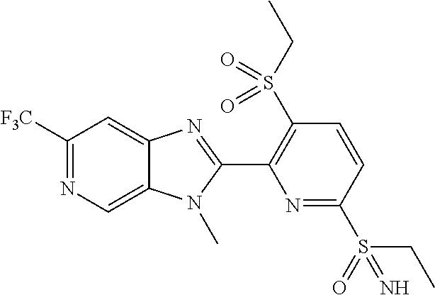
C1([F3C])=NC=C2C(=C1)N=C(C1=C(S(CC)(=O)=O)C=CC(S(CC)(=O)=N)=N1)N2C
